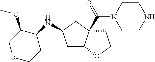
C1C2C(C(N3CCNCC3)=O)(CC1NC1CCOCC1OC)CCO2
